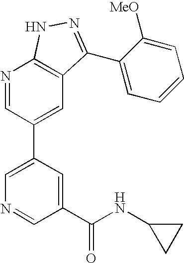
N1=CC(C2=CN=CC(C(NC3CC3)=O)=C2)=CC2=C1NN=C2C1=CC=CC=C1[MeO]
